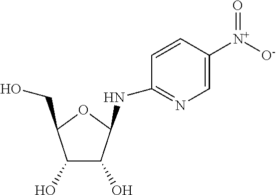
C1=C([N+]([O-])=O)C=CC(NC2C(O)C(O)C(CO)O2)=N1
